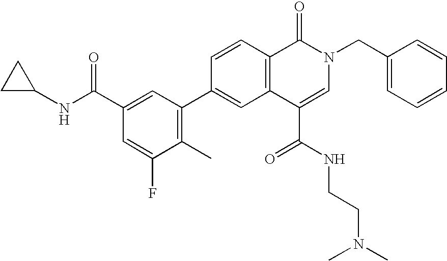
C1=CC(C2=C(C)C(F)=CC(C(NC3CC3)=O)=C2)=CC2=C1C(=O)N(CC1=CC=CC=C1)C=C2C(NCCN(C)C)=O
